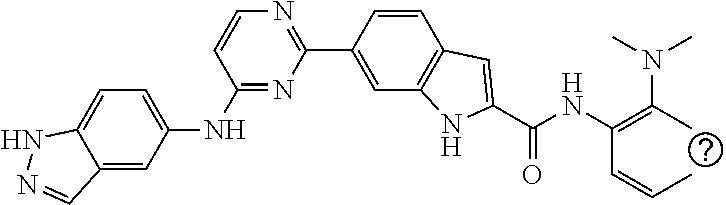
C1=C(NC2=NC(C3=CC4=C(C=C3)C=C(C(NC(C=CC)=C(C)N(C)C)=O)N4)=NC=C2)C=C2C(=C1)NN=C2
